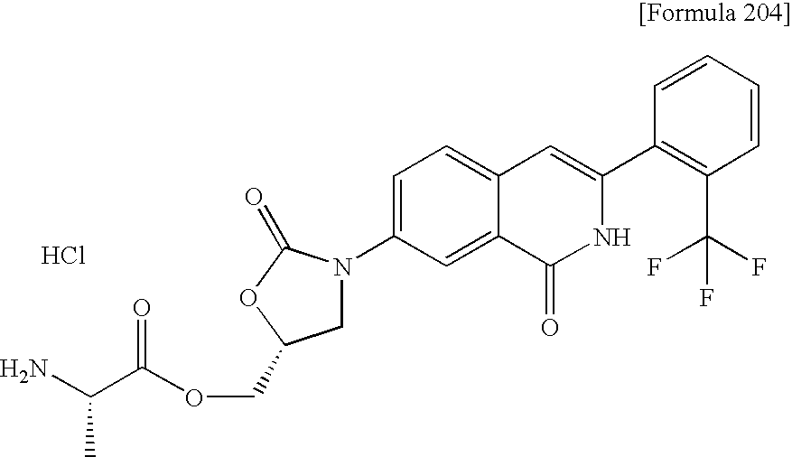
C1=C(N2CC(COC(C(N)C)=O)OC2=O)C=C2C(=C1)C=C(C1=C(C(F)(F)F)C=CC=C1)NC2=O.Cl
